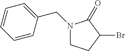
C1CC(Br)C(=O)N1CC1=CC=CC=C1
